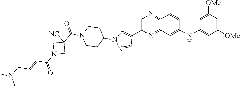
C1=C(C2=CN(C3CCN(C(C4([NC])CN(C(=O)C=CCN(C)C)C4)=O)CC3)N=C2)N=C2C(=N1)C=CC(NC1=CC([OMe])=CC([OMe])=C1)=C2
